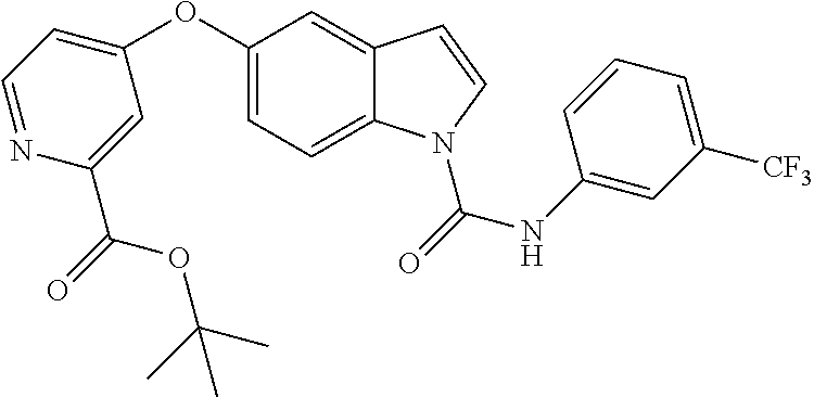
C1(OC2=CC=NC(C(=O)OC(C)(C)C)=C2)=CC=C2C(=C1)C=CN2C(=O)NC1=CC([CF3])=CC=C1
